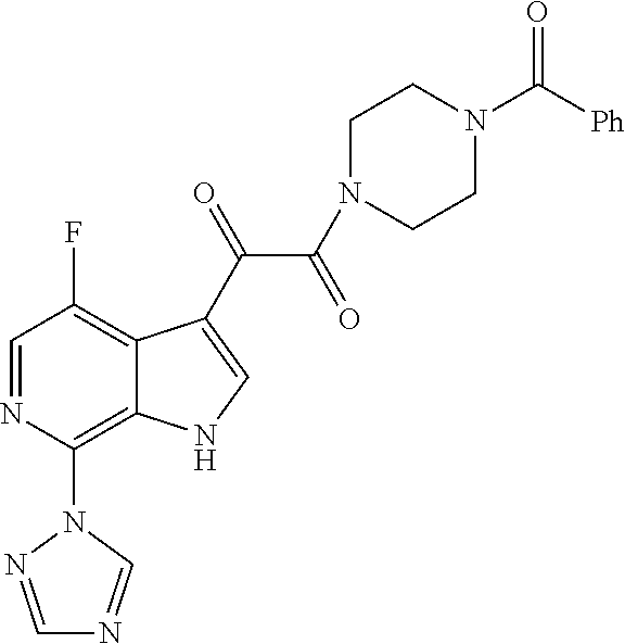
C1=NC(N2C=NC=N2)=C2C(=C1F)C(C(=O)C(=O)N1CCN(C([Ph])=O)CC1)=CN2
